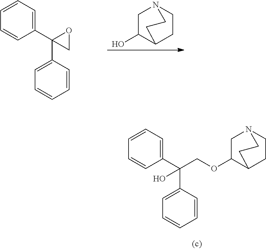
C1=CC(C2(C3=CC=CC=C3)CO2)=CC=C1.C1C(O)C2CCN1CC2.C1=CC(C(C2=CC=CC=C2)(COC2CN3CCC2CC3)O)=CC=C1
